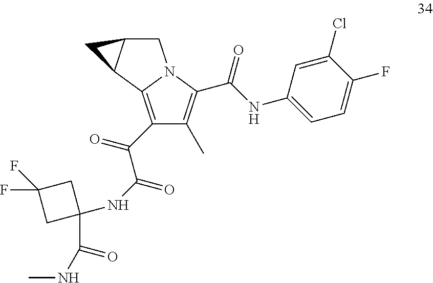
C1(C(C(NC2(C(=O)NC)CC(F)(F)C2)=O)=O)=C2N(C(C(NC3=CC=C(F)C(Cl)=C3)=O)=C1C)CC1C2C1
